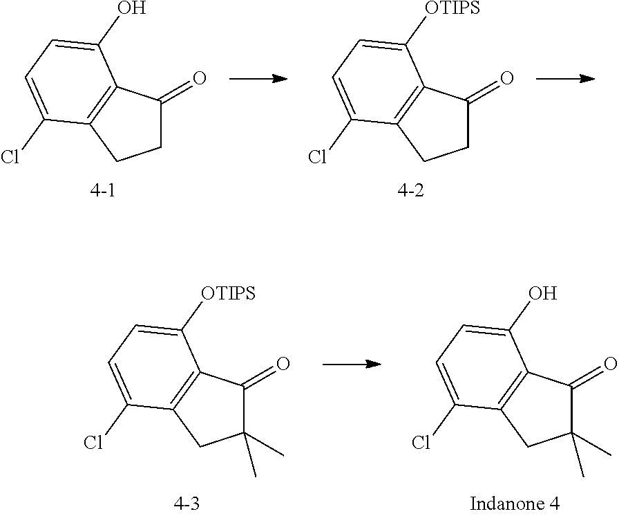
C1C(=O)C2=C(C1)C(Cl)=CC=C2O.C1C(=O)C2=C(C1)C(Cl)=CC=C2[OTIPS].C1(C)(C)C(=O)C2=C(C1)C(Cl)=CC=C2[OTIPS].C1(C)(C)C(=O)C2=C(C1)C(Cl)=CC=C2O
